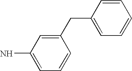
C1=CC(CC2=CC(N)=CC=C2)=CC=C1
